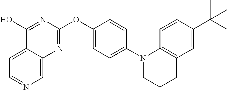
C1=C2C(=CN=C1)N=C(OC1=CC=C(N3CCCC4=C3C=CC(C(C)(C)C)=C4)C=C1)N=C2O
